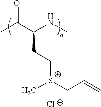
CC(C(NC)CC[S+](CC=C)C)=O.[Cl-]
